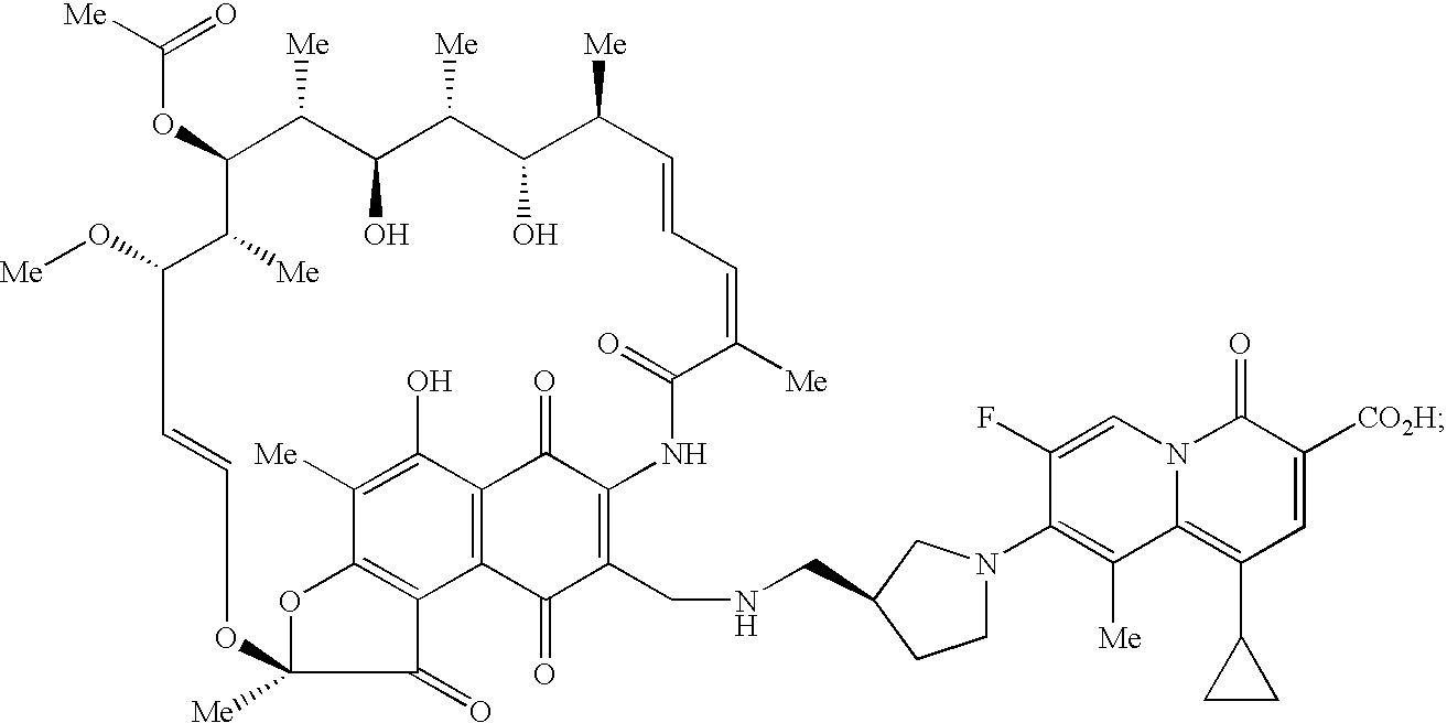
C1=CC=C([Me])C(=O)NC2=C(CNCC3CN(C4=C([Me])C5=C(C6CC6)C=C([CO2H])C(=O)N5C=C4F)CC3)C(=O)C3=C(C(O)=C([Me])C4=C3C(=O)C([Me])(OC=CC(O[Me])C([Me])C(OC([Me])=O)C([Me])C(O)C([Me])C(O)C1[Me])O4)C2=O
